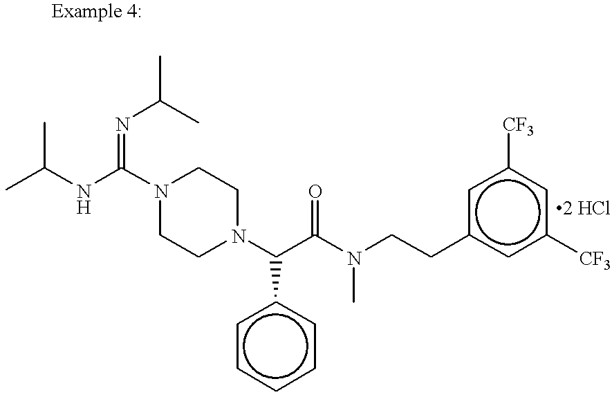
N1(C(NC(C)C)=NC(C)C)CCN(C(C(N(C)CCc2cc([CF3])cc([CF3])c2)=O)c2ccccc2)CC1
